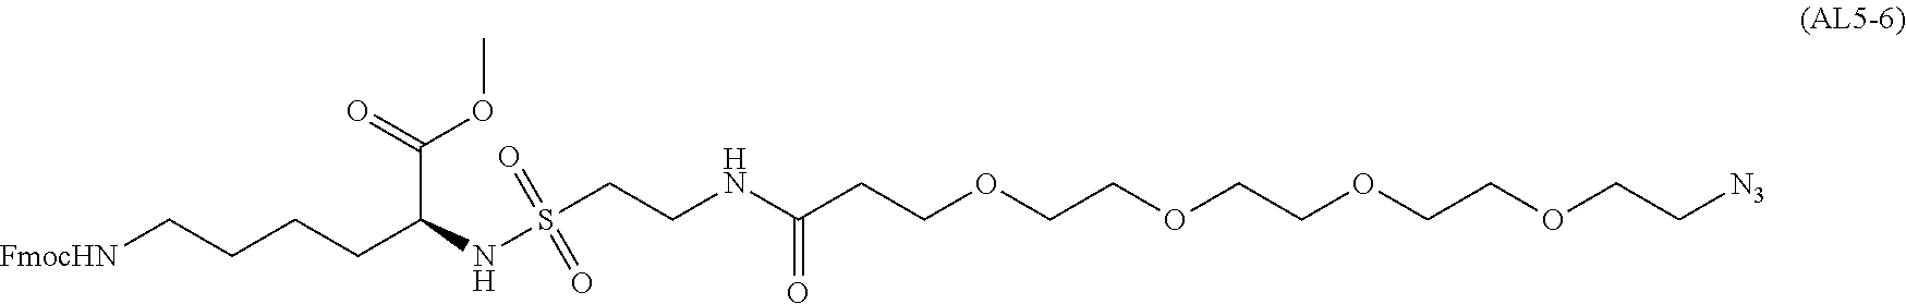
C(CCCC(NS(CCNC(CCOCCOCCOCCOCC[N3])=O)(=O)=O)C(=O)OC)[FmocHN]
